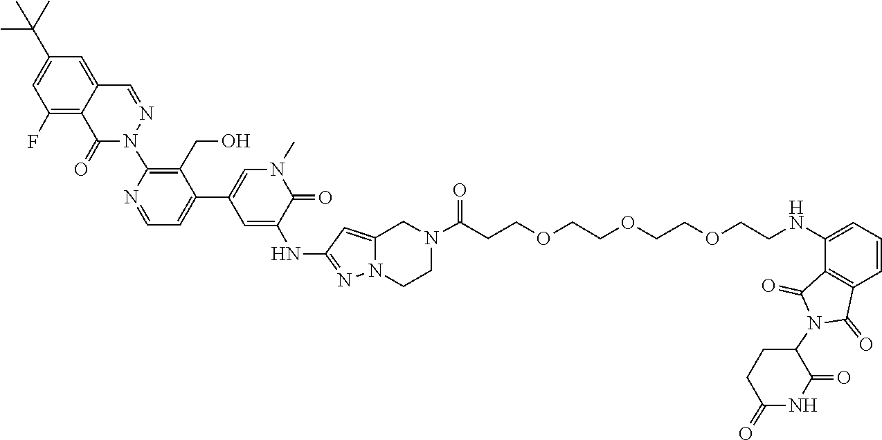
C1CN2N=C(NC3=CC(C4=CC=NC(N5N=CC6=CC(C(C)(C)C)=CC(F)=C6C5=O)=C4CO)=CN(C)C3=O)C=C2CN1C(=O)CCOCCOCCOCCNC1=CC=CC2=C1C(=O)N(C1CCC(=O)NC1=O)C2=O
